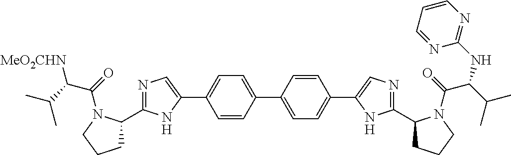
C1=CC(C2=CC=C(C3=CN=C(C4CCCN4C(=O)C(C(C)C)[MeO2CHN])N3)C=C2)=CC=C1C1=CN=C(C2CCCN2C(=O)C(C(C)C)NC2=NC=CC=N2)N1
